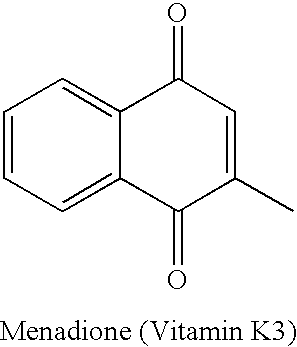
C1=CC=C2C(=C1)C(=O)C=C(C)C2=O
